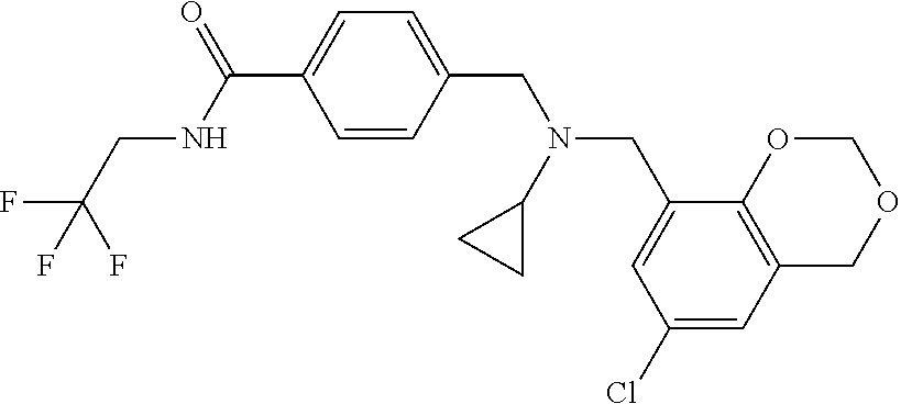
C12=C(C=C(Cl)C=C1CN(CC1=CC=C(C(NCC(F)(F)F)=O)C=C1)C1CC1)COCO2
